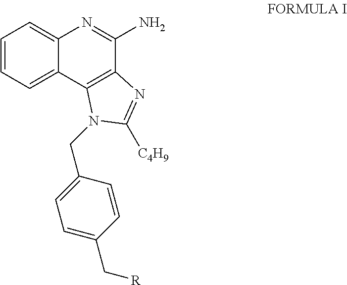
C1=CC=C2C(=C1)N=C(N)C1=C2N(CC2=CC=C(C[R])C=C2)C([C4H9])=N1
